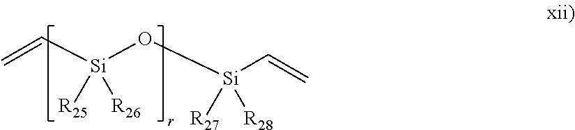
C=C[Si](O[Si](C=C)([R27])[R28])([R25])[R26]
